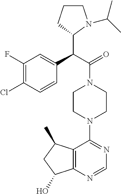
C(C(=O)N1CCN(C2=NC=NC3=C2C(C)CC3O)CC1)(C1N(C(C)C)CCC1)C1=CC(F)=C(Cl)C=C1
